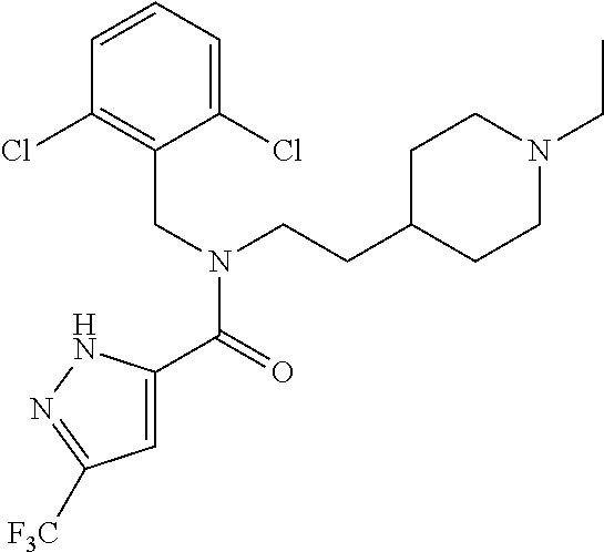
C1=C(C(=O)N(CC2=C(Cl)C=CC=C2Cl)CCC2CCN(CC)CC2)NN=C1[F3C]
